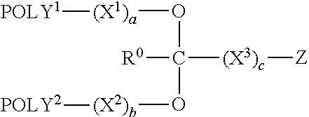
O(C(O[(X2)b][POLY2])([R0])[(X3)c][Z])[(X1)a][POLY1]
